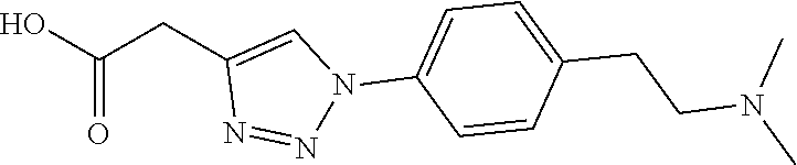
OC(CC1=CN(C2=CC=C(CCN(C)C)C=C2)N=N1)=O
